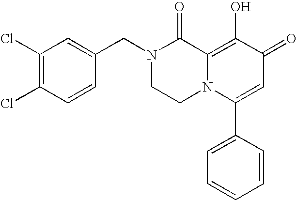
N1(CC2=CC(Cl)=C(Cl)C=C2)CCN2C(=C(O)C(=O)C=C2C2=CC=CC=C2)C1=O
